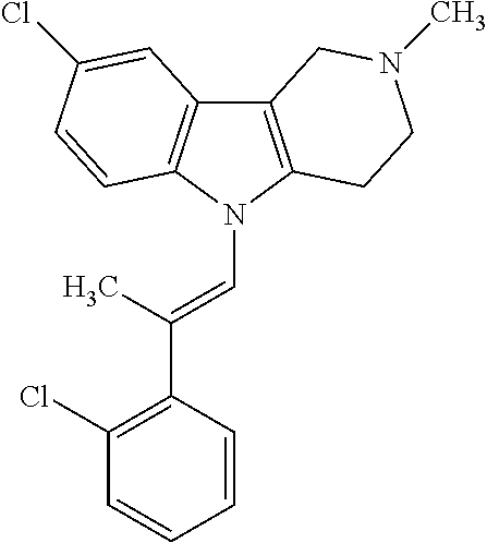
C12=C(N(C=C(C3=C(Cl)C=CC=C3)C)C3=C1C=C(Cl)C=C3)CCN(C)C2
